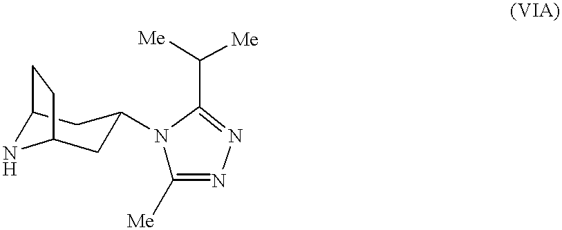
C12NC(CC(N3C([Me])=NN=C3C([Me])[Me])C1)CC2
